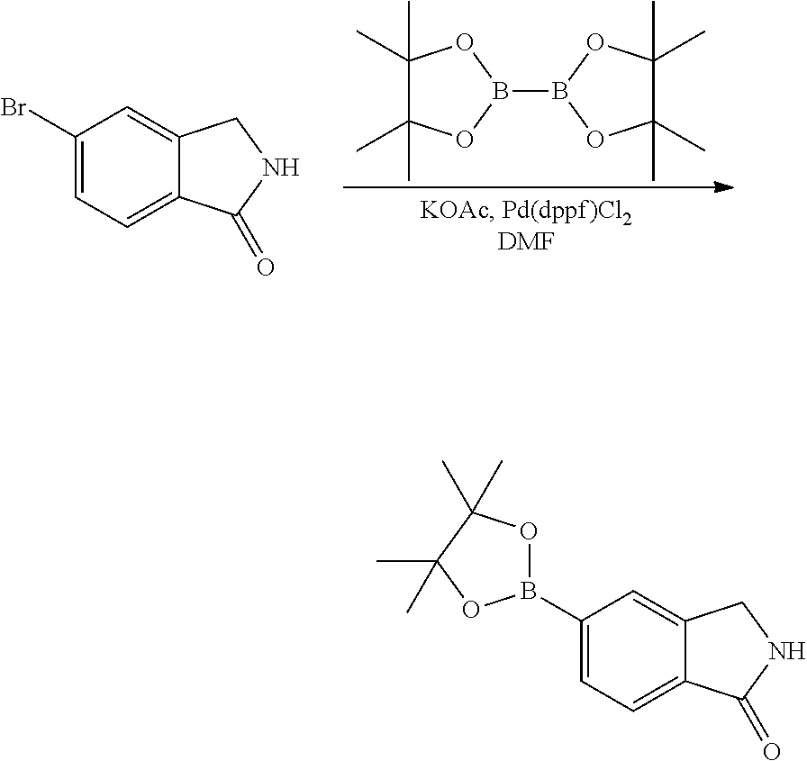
C1(Br)=CC=C2C(=C1)CNC2=O.C1(C)(C)C(C)(C)OB(B2OC(C)(C)C(C)(C)O2)O1.O1B(C2=CC=C3C(=C2)CNC3=O)OC(C)(C)C1(C)C
